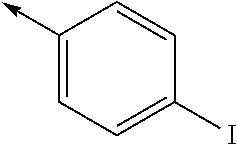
C1(->C)=CC=C(I)C=C1
